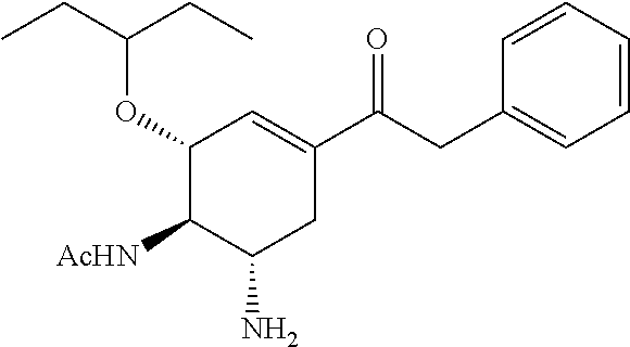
C(C1=CC=CC=C1)C(C1=CC(OC(CC)CC)C([AcHN])C(N)C1)=O
